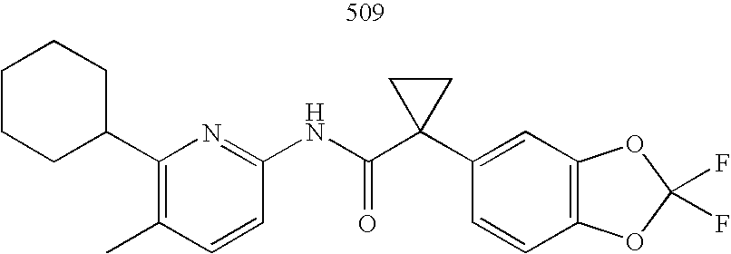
C1=CC(NC(C2(C3=CC4=C(C=C3)OC(F)(F)O4)CC2)=O)=NC(C2CCCCC2)=C1C
